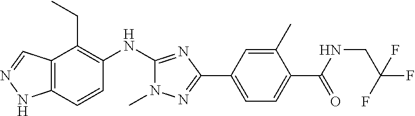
C12=C(C=CC(NC3=NC(C4=CC=C(C(NCC(F)(F)F)=O)C(C)=C4)=NN3C)=C1CC)NN=C2
